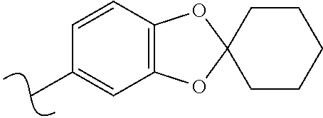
CC1=CC2=C(C=C1)OC1(O2)CCCCC1
